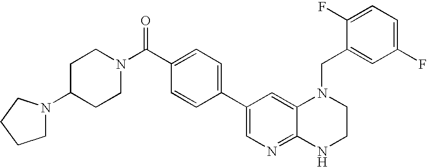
C1(C2=CN=C3C(=C2)N(CC2=CC(F)=CC=C2F)CCN3)=CC=C(C(=O)N2CCC(N3CCCC3)CC2)C=C1
